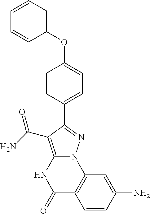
C12=C(C=CC(N)=C1)C(=O)NC1=C(C(N)=O)C(C3=CC=C(OC4=CC=CC=C4)C=C3)=NN21
